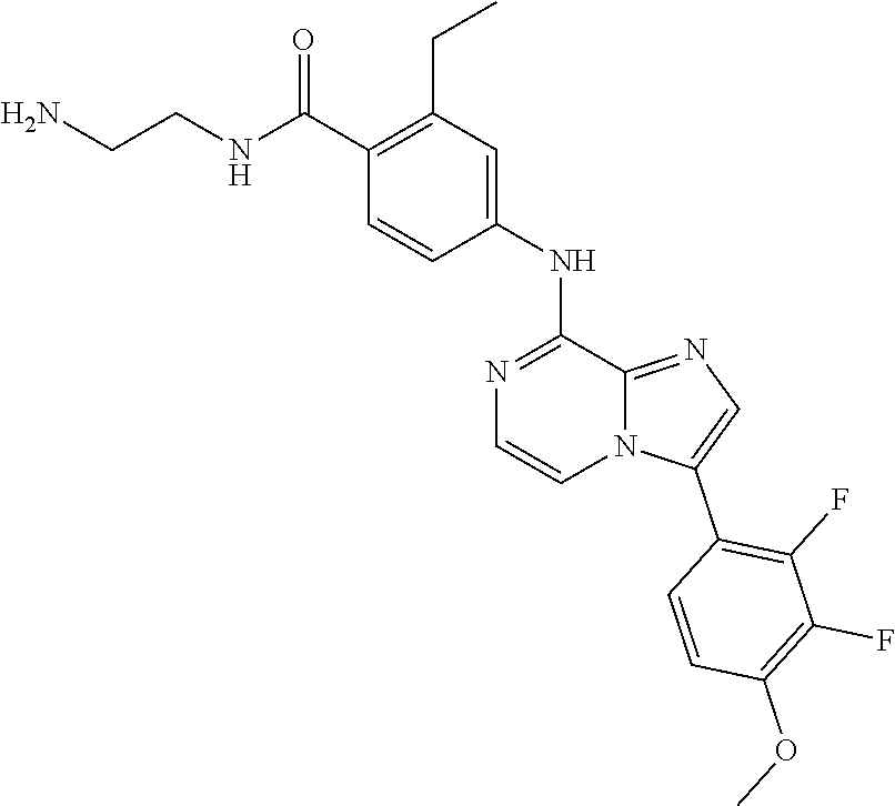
C1(NC2=CC(CC)=C(C(NCCN)=O)C=C2)=NC=CN2C1=NC=C2C1=C(F)C(F)=C(OC)C=C1
